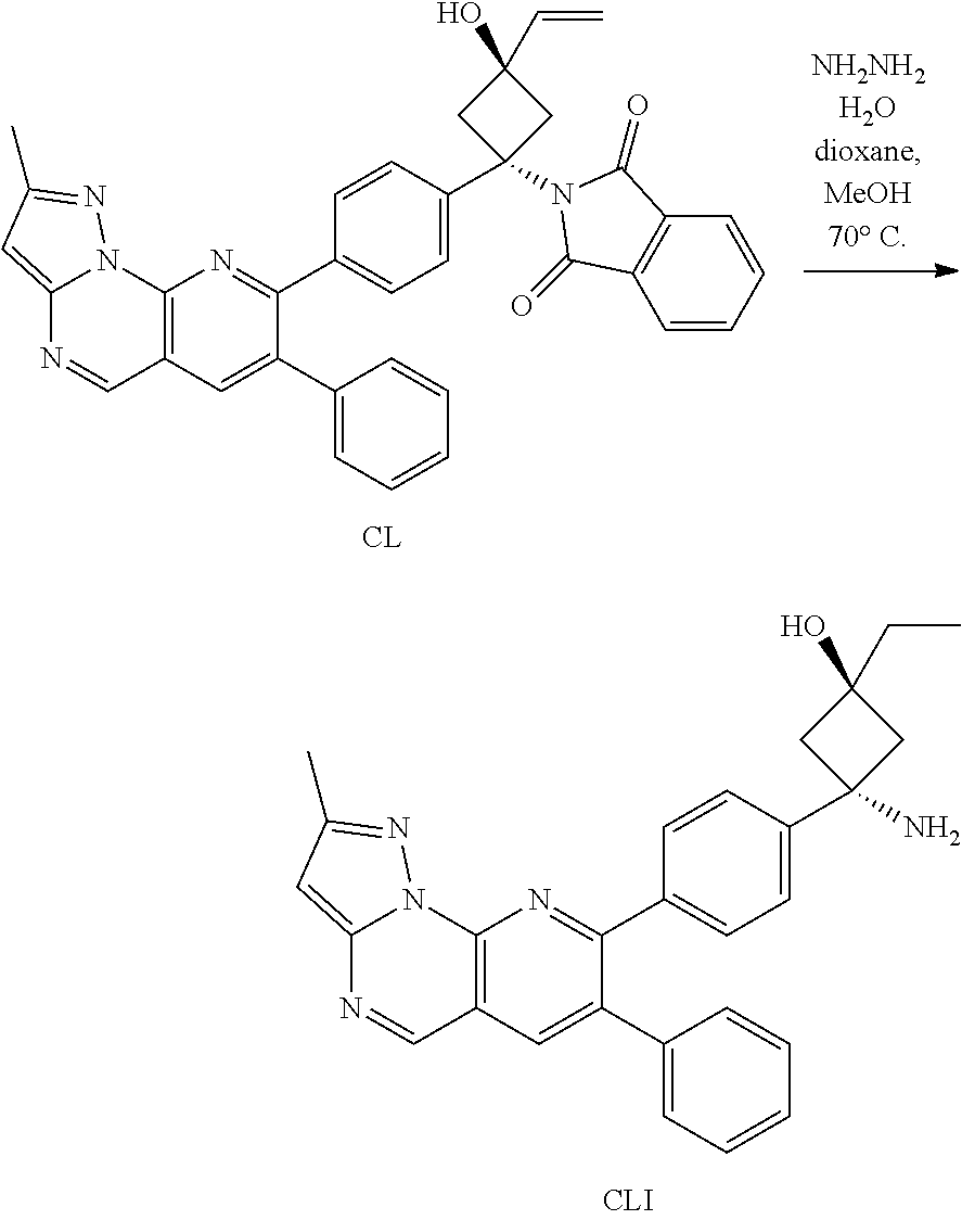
NC1(C2=CC=C(C3=NC4=C(C=C3C3=CC=CC=C3)C=NC3=CC(C)=NN43)C=C2)CC(O)(CC)C1.C1=CC=CC2=C1C(=O)N(C1(C3=CC=C(C4=NC5=C(C=C4C4=CC=CC=C4)C=NC4=CC(C)=NN54)C=C3)CC(O)(C=C)C1)C2=O.[CL]
